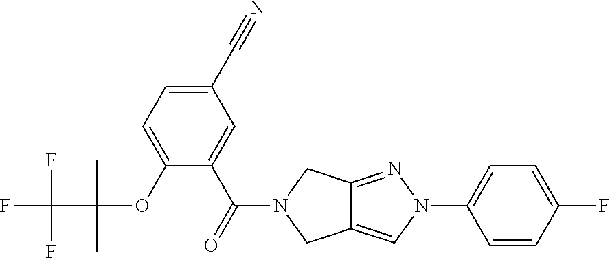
C1(C#N)=CC=C(OC(C(F)(F)F)(C)C)C(C(=O)N2CC3=CN(C4=CC=C(F)C=C4)N=C3C2)=C1
